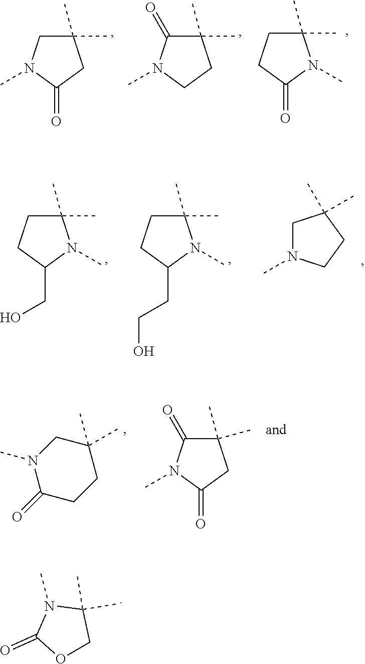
C1(C)(C)N(C)C(=O)OC1.C1(C)(C)CN(C)C(=O)C1.C1(C)(C)C(=O)N(C)CC1.C1(C)(C)CCC(=O)N1C.C1(C)(C)CCC(CO)N1C.C1(C)(C)CCC(CCO)N1C.C1N(C)CCC1(C)C.C1(C)(C)CN(C)C(=O)CC1.C1(C)(C)C(=O)N(C)C(=O)C1
